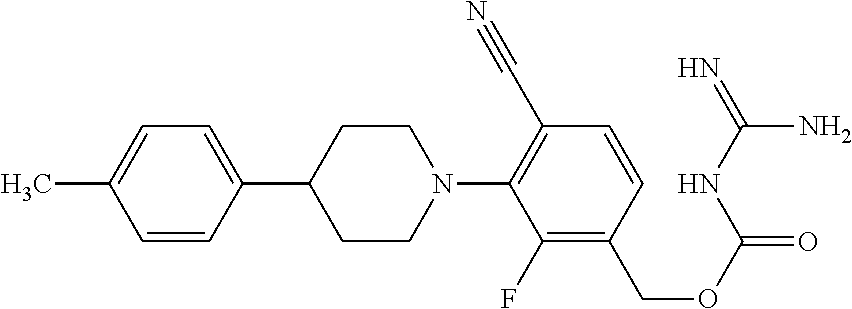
C1=C(C2CCN(C3=C(C#N)C=CC(COC(=O)NC(=N)N)=C3F)CC2)C=CC(C)=C1
